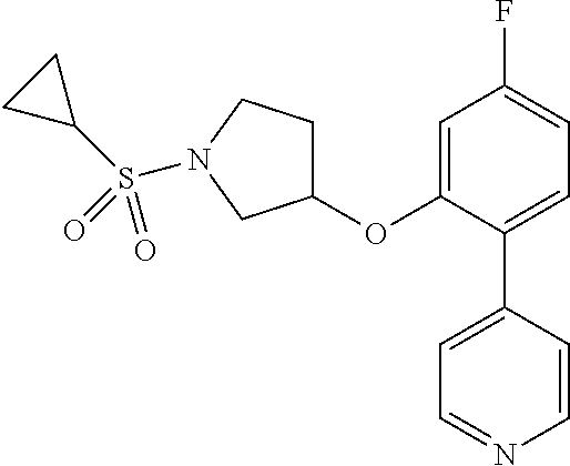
C1(OC2=CC(F)=CC=C2C2=CC=NC=C2)CCN(S(C2CC2)(=O)=O)C1
